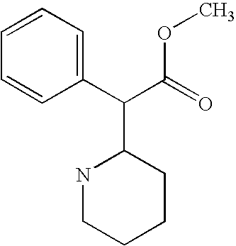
C(C(=O)OC)(C1=CC=CC=C1)C1NCCCC1
